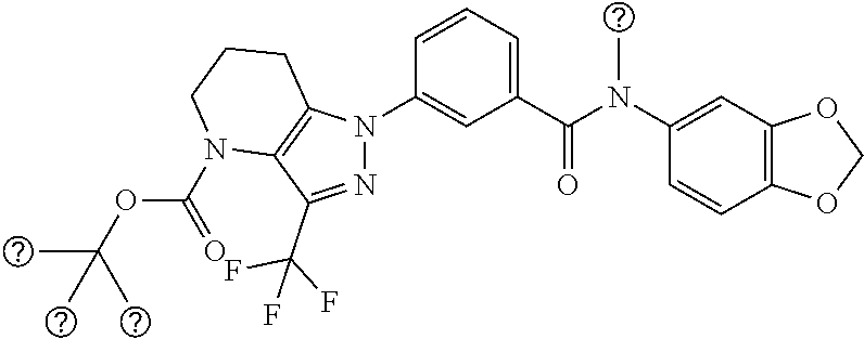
C1(N(C(C2=CC=CC(N3N=C(C(F)(F)F)C4=C3CCCN4C(OC(C)(C)C)=O)=C2)=O)C)=CC2=C(C=C1)OCO2
